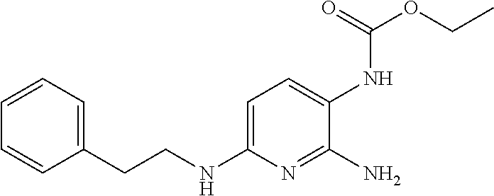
C(CNC1=CC=C(NC(OCC)=O)C(N)=N1)C1=CC=CC=C1
